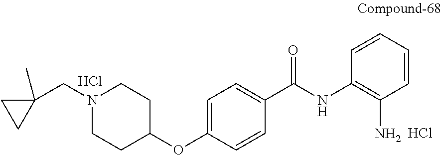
C1=C(C(=O)NC2=C(N)C=CC=C2)C=CC(OC2CCN(CC3(C)CC3)CC2)=C1.Cl.Cl
